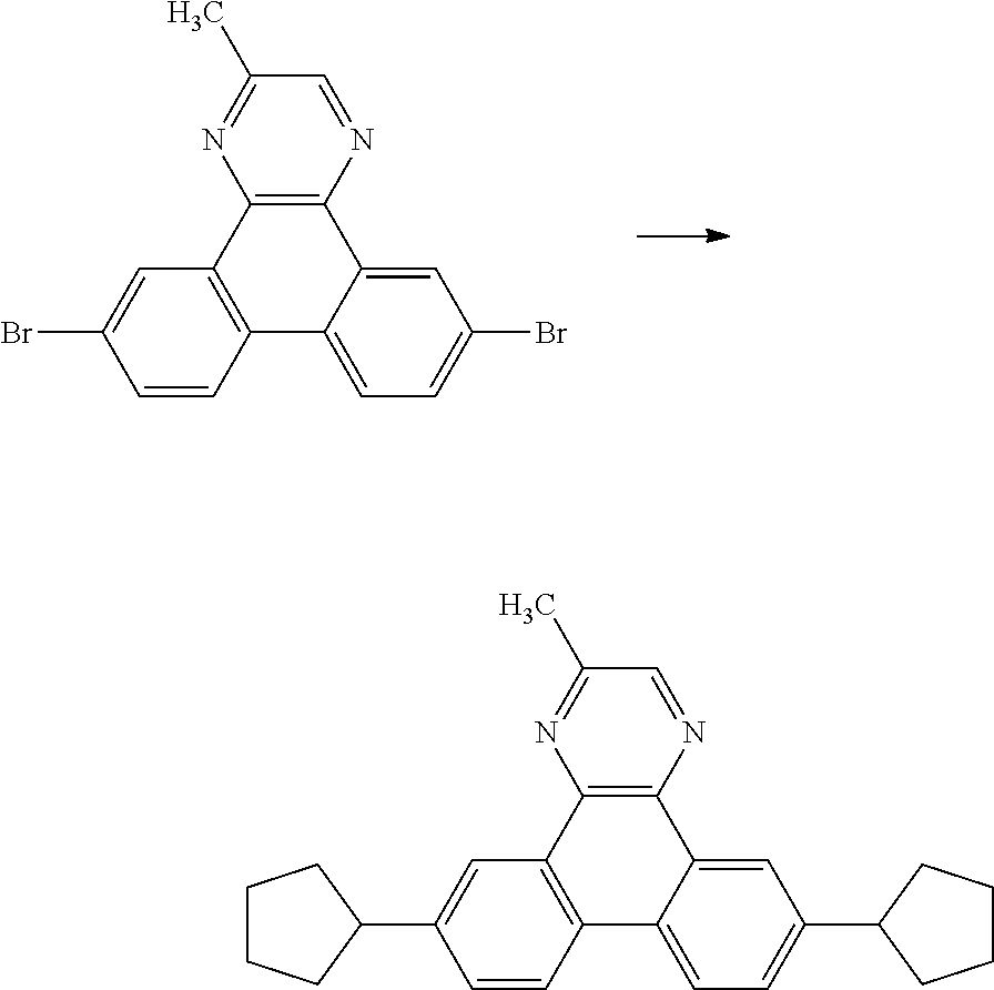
C1=CC2=C(C=C1Br)C1=C(C3=CC(Br)=CC=C23)N=CC(C)=N1.C1=CC2=C(C=C1C1CCCC1)C1=C(C3=CC(C4CCCC4)=CC=C23)N=CC(C)=N1
